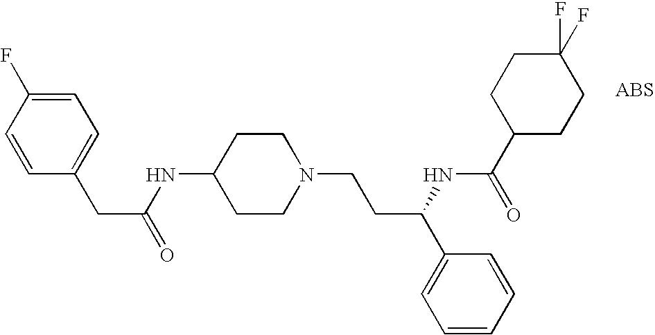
N(C1CCN(CCC(C2=CC=CC=C2)NC(C2CCC(F)(F)CC2)=O)CC1)C(CC1=CC=C(F)C=C1)=O
